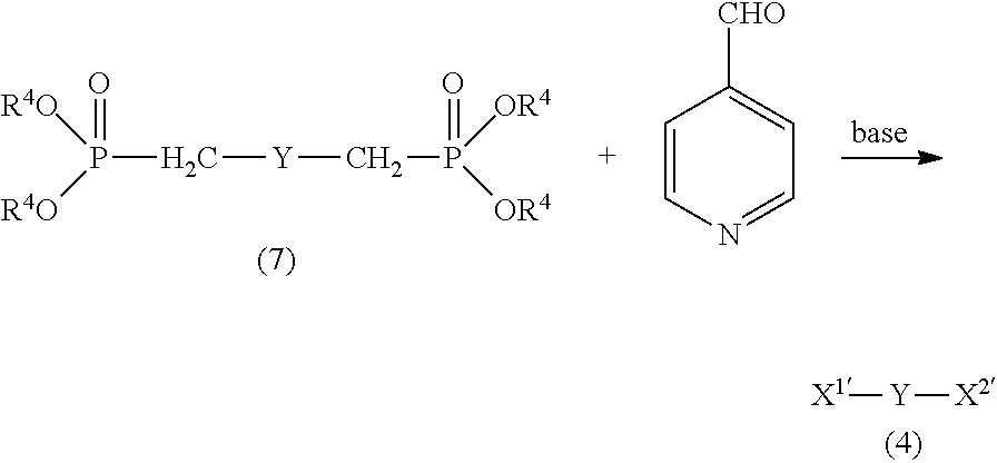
[X1][Y][X2].C(P([R4O])([R4O])=O)[Y]CP([OR4])([OR4])=O.C1=CN=CC=C1[CHO]
